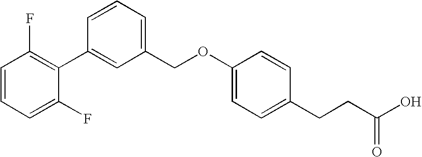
C1(C2=CC(COC3=CC=C(CCC(O)=O)C=C3)=CC=C2)=C(F)C=CC=C1F
